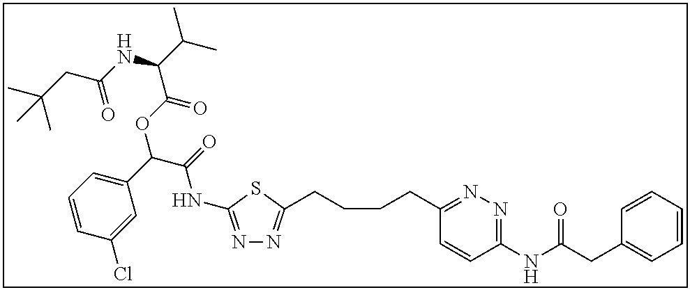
N1=C(NC(C(C2=CC=CC(Cl)=C2)OC(C(C(C)C)NC(CC(C)(C)C)=O)=O)=O)SC(CCCCC2=NN=C(NC(CC3=CC=CC=C3)=O)C=C2)=N1
